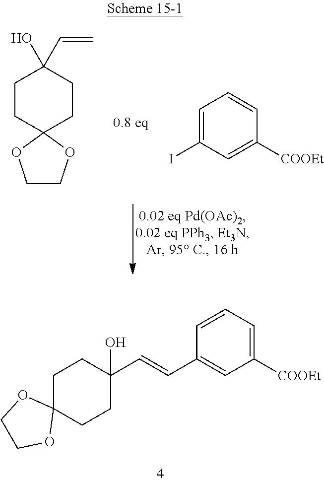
C1CC2(CCC1(O)C=C)OCCO2.C1=C(I)C=C([COOEt])C=C1.C1C2(CCC(O)(C=CC3=CC([COOEt])=CC=C3)C1)OCCO2
